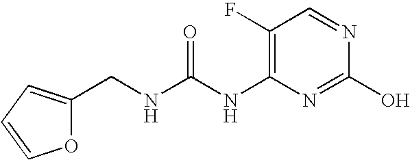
N(C1=C(F)C=NC(O)=N1)C(NCC1=CC=CO1)=O
